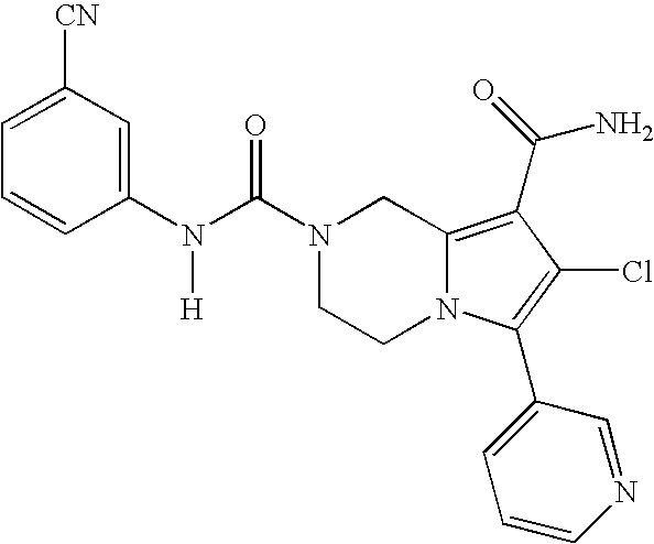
C1([CN])=CC=CC(N(C(N2CCN3C(=C(C(N)=O)C(Cl)=C3C3=CC=CN=C3)C2)=O)[H])=C1
